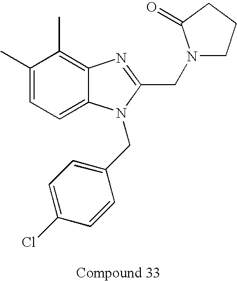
C1(C)=CC=C2C(=C1C)N=C(CN1CCCC1=O)N2CC1=CC=C(Cl)C=C1
